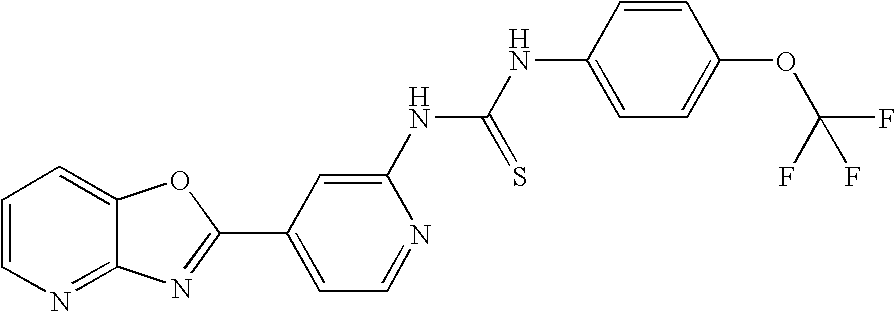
C12=NC=CC=C1OC(C1=CC=NC(NC(NC3=CC=C(OC(F)(F)F)C=C3)=S)=C1)=N2
